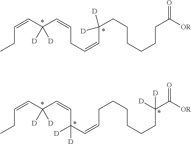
CCC=CC(C=CCC=CC(CCCCCCC(=O)[OR])([D])[D])([D])[D].CCC=CC(C=CC(C=CCCCCCCC(C(=O)[OR])([D])[D])([D])[D])([D])[D]
